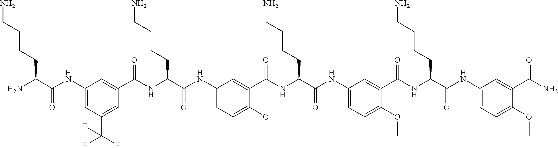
C1(NC(C(N)CCCCN)=O)=CC(C(F)(F)F)=CC(C(NC(C(NC2=CC=C(OC)C(C(NC(C(NC3=CC=C(OC)C(C(NC(C(NC4=CC=C(OC)C(C(N)=O)=C4)=O)CCCCN)=O)=C3)=O)CCCCN)=O)=C2)=O)CCCCN)=O)=C1
